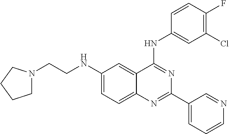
C(CNC1=CC=C2C(=C1)C(NC1=CC(Cl)=C(F)C=C1)=NC(C1=CC=CN=C1)=N2)N1CCCC1
